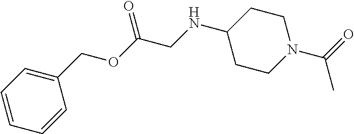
C1=CC(COC(CNC2CCN(C(=O)C)CC2)=O)=CC=C1
